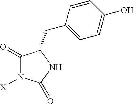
C1(=O)N([X])C(=O)NC1CC1=CC=C(O)C=C1
